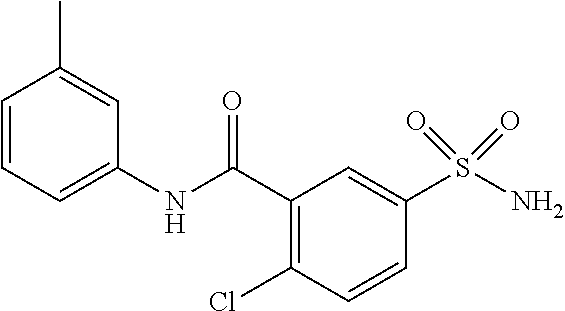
O=S(=O)(C1=CC(C(NC2=CC=CC(C)=C2)=O)=C(Cl)C=C1)N
